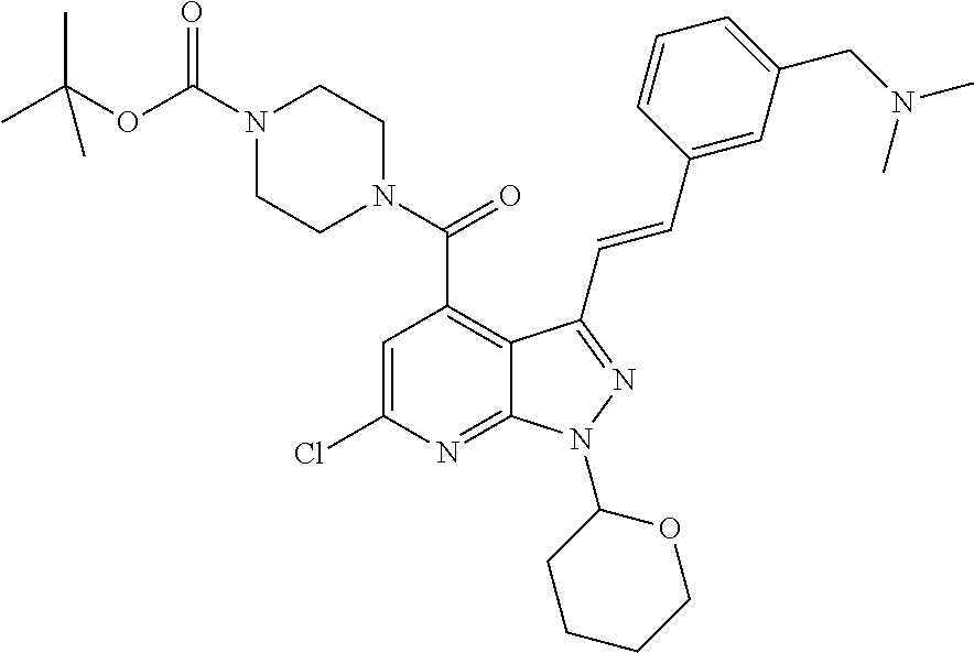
C1=C(Cl)N=C2C(=C1C(N1CCN(C(OC(C)(C)C)=O)CC1)=O)C(C=CC1=CC(CN(C)C)=CC=C1)=NN2C1CCCCO1
